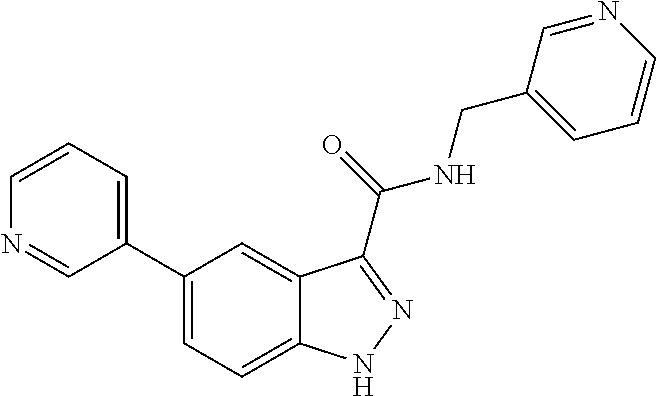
C1=CN=CC(C2=CC=C3C(=C2)C(C(NCC2=CC=CN=C2)=O)=NN3)=C1
